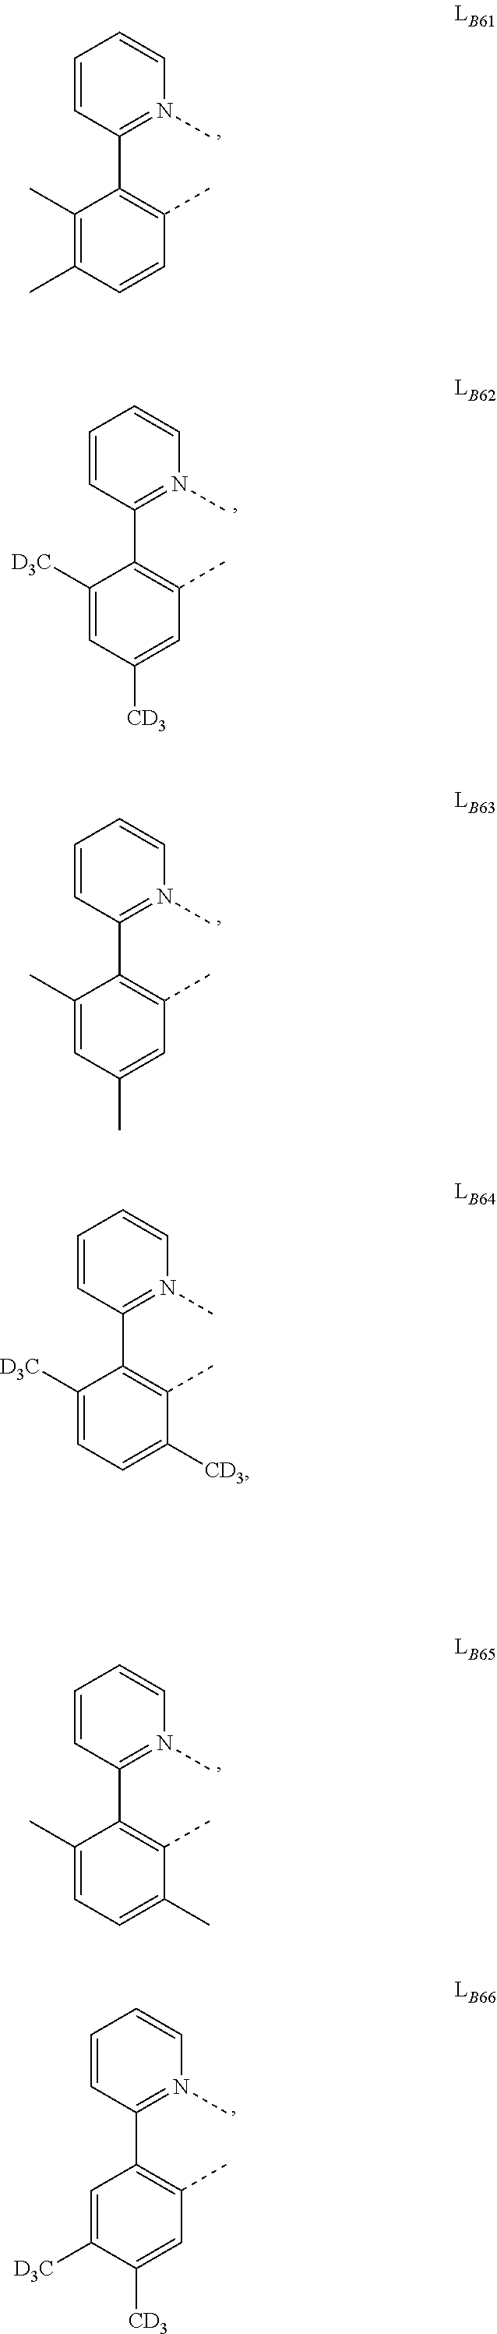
C1=CC(C2=C(C)C=CC(C)=C2C)=N(C)C=C1.C1=CC(C2=C(C)C=C(C)C=C2C)=N(C)C=C1.C1=CC(C2=C(C)C(C)=CC=C2C)=N(C)C=C1.C1=CC(C2=C(C)C([CD3])=CC=C2[D3C])=N(C)C=C1.C1=CC(C2=C(C)C=C([CD3])C([D3C])=C2)=N(C)C=C1.C1=CC(C2=C(C)C=C([CD3])C=C2[D3C])=N(C)C=C1
